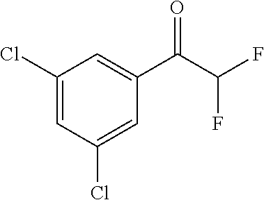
C1(Cl)=CC(Cl)=CC(C(=O)C(F)F)=C1
